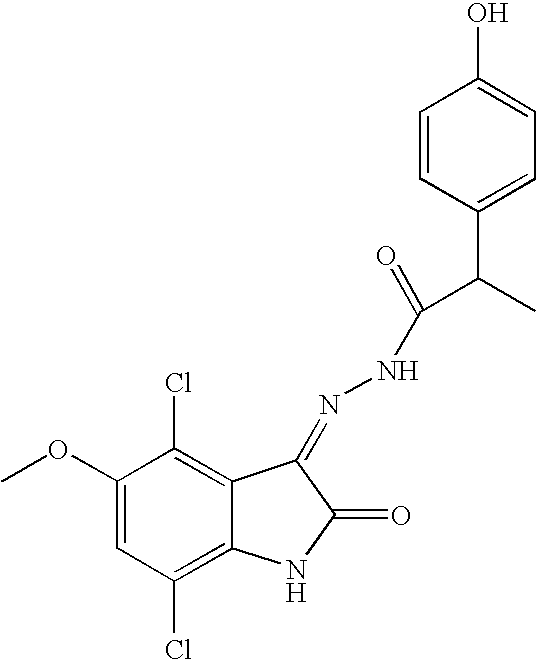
C1(OC)=CC(Cl)=C2C(=C1Cl)C(=NNC(=O)C(C1=CC=C(O)C=C1)C)C(=O)N2
